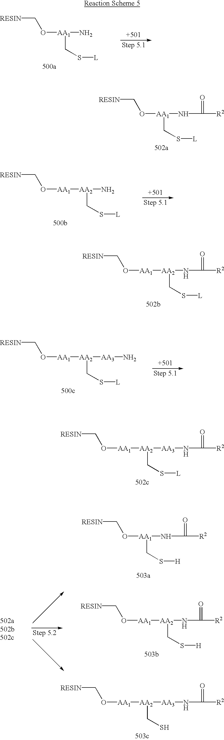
[RESIN]CO[AA1](NC(=O)[R2])CS[L].[RESIN]CO[AA1][AA2](NC(=O)[R2])CS[L].[RESIN]CO[AA1][AA2]([AA3]NC(=O)[R2])CS[L].[RESIN]CO[AA1][AA2]([AA3]NC(=O)[R2])CS.[RESIN]CO[AA1](N)CS[L].[RESIN]CO[AA1][AA2](N)CS[L].[RESIN]CO[AA1][AA2]([AA3]N)CS[L].[RESIN]CO[AA1](NC(=O)[R2])CS[H].[RESIN]CO[AA1][AA2](NC(=O)[R2])CS[H]
